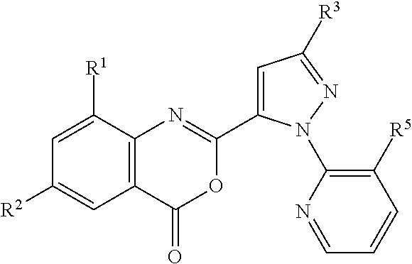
C1=C(C2=NC3=C(C(=O)O2)C=C([R2])C=C3[R1])N(C2=C([R5])C=CC=N2)N=C1[R3]
